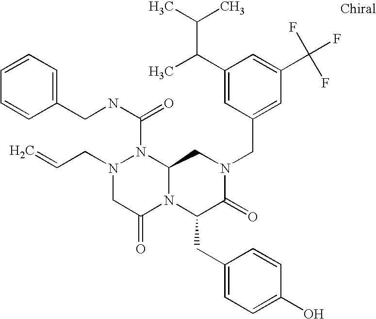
N(C(N1N(CC=C)CC(=O)N2C1CN(CC1=CC(C(F)(F)F)=CC(C(C(C)C)C)=C1)C(=O)C2CC1=CC=C(O)C=C1)=O)CC1=CC=CC=C1
